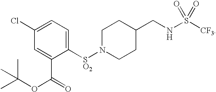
N1([SO2]C2=CC=C(Cl)C=C2C(=O)OC(C)(C)C)CCC(CNS([CF3])(=O)=O)CC1
